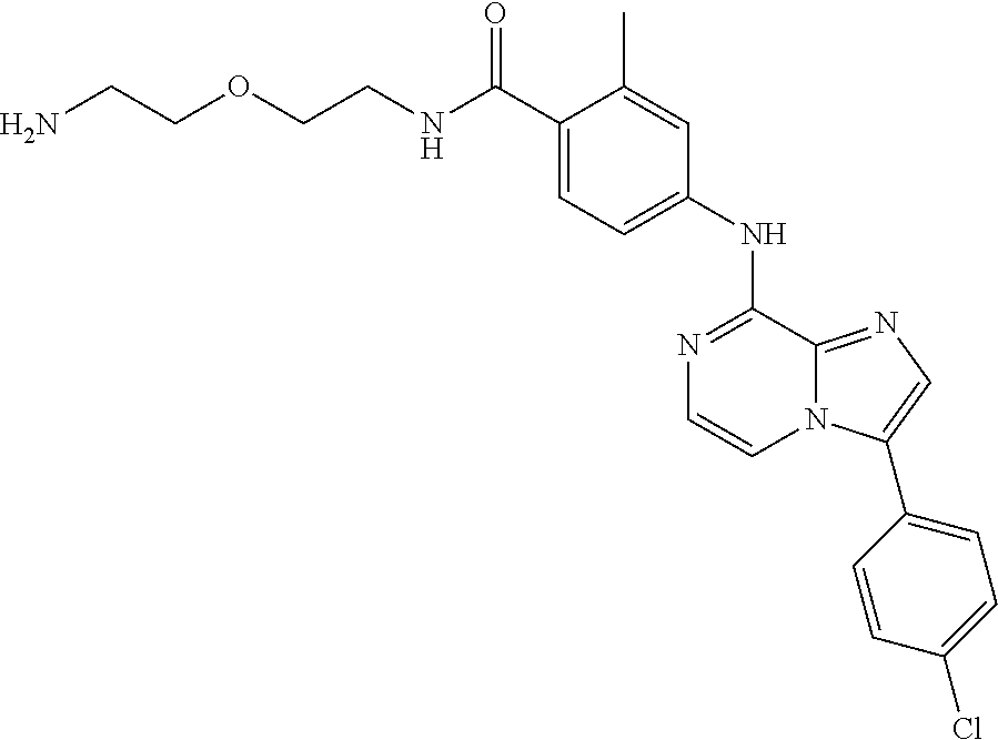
C(C1=CC=C(NC2=NC=CN3C2=NC=C3C2=CC=C(Cl)C=C2)C=C1C)(=O)NCCOCCN
